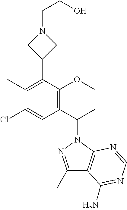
C1(C)=C(C2CN(CCO)C2)C(OC)=C(C(C)N2N=C(C)C3=C2N=CN=C3N)C=C1Cl
